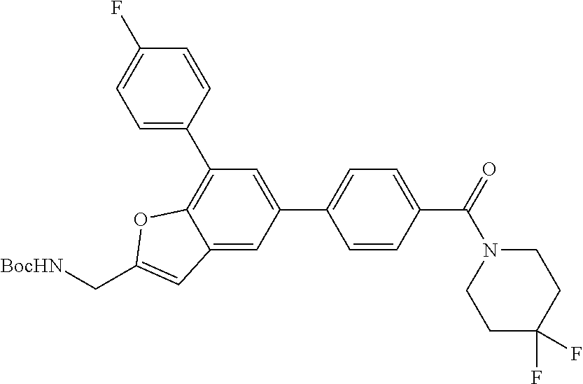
C1(C2=CC=C(C(=O)N3CCC(F)(F)CC3)C=C2)=CC(C2=CC=C(F)C=C2)=C2C(=C1)C=C(C[BocHN])O2
